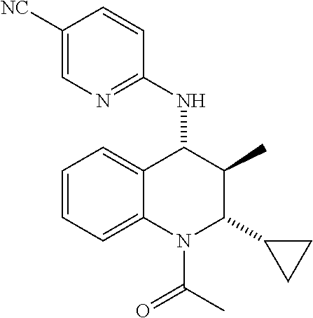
C1=CC=C2C(=C1)C(NC1=NC=C([NC])C=C1)C(C)C(C1CC1)N2C(C)=O
